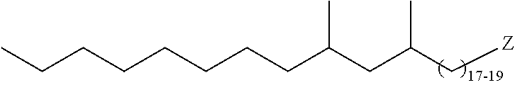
C(C(C[Z])C)C(CCCCCCCC)C
